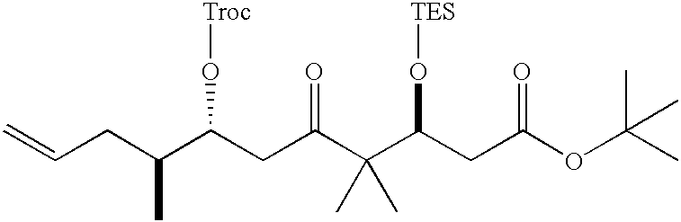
C=CCC(C(CC(C(C(CC(=O)OC(C)(C)C)O[TES])(C)C)=O)O[Troc])C
